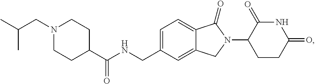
C1=C(CNC(C2CCN(CC(C)C)CC2)=O)C=C2C(=C1)C(=O)N(C1CCC(=O)NC1=O)C2
